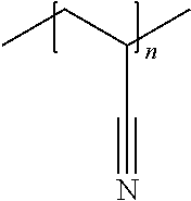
C(C#N)(CC)C
